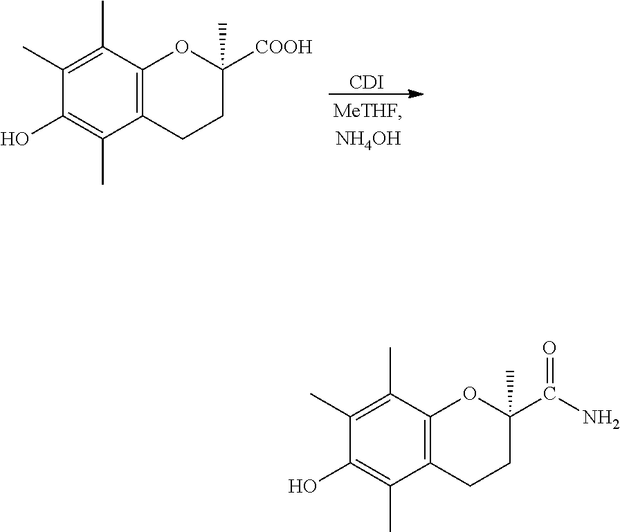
C12=C(C(C)=C(C)C(O)=C1C)OC(C)(C(N)=O)CC2.C12=C(C(C)=C(C)C(O)=C1C)OC(C)([COOH])CC2.[CDI]
